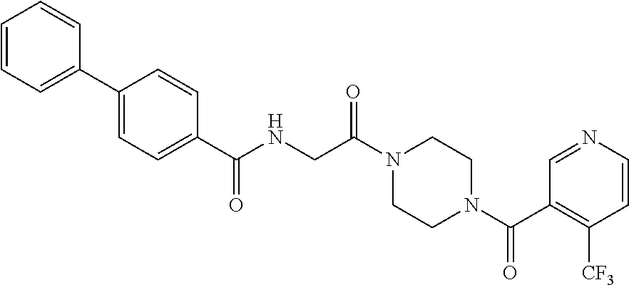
N1(C(CNC(=O)C2=CC=C(C3=CC=CC=C3)C=C2)=O)CCN(C(C2=C([CF3])C=CN=C2)=O)CC1
